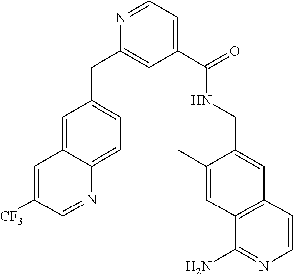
N1=CC=C(C(=O)NCC2=CC3=C(C=C2C)C(N)=NC=C3)C=C1CC1=CC=C2C(=C1)C=C([CF3])C=N2
